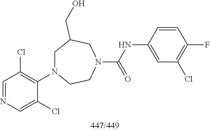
C1=NC=C(Cl)C(N2CC(CO)CN(C(NC3=CC(Cl)=C(F)C=C3)=O)CC2)=C1Cl
